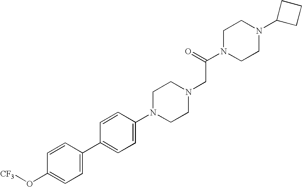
C1=C(C2=CC=C(N3CCN(CC(N4CCN(C5CCC5)CC4)=O)CC3)C=C2)C=CC(O[CF3])=C1
